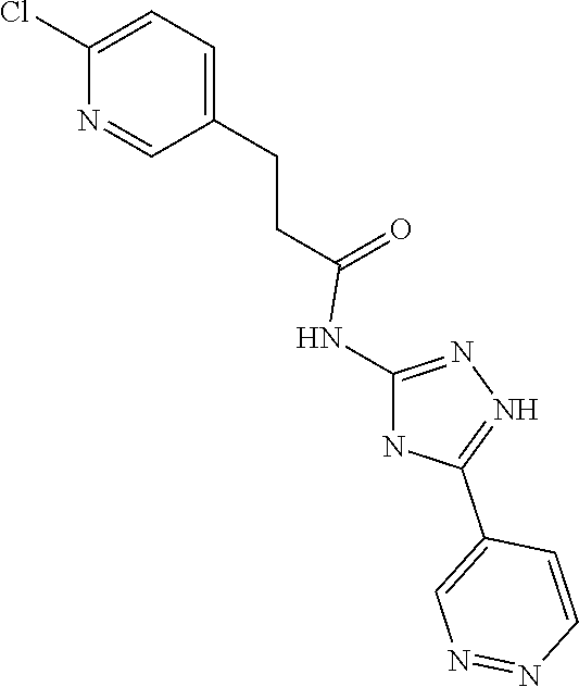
C1=C(CCC(=O)NC2=NN=C(C3=CN=NC=C3)N2)C=NC(Cl)=C1
